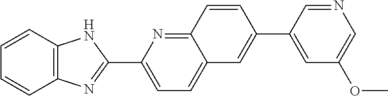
C12=C(NC(C3=CC=C4C(=N3)C=CC(C3=CC(OC)=CN=C3)=C4)=N1)C=CC=C2
